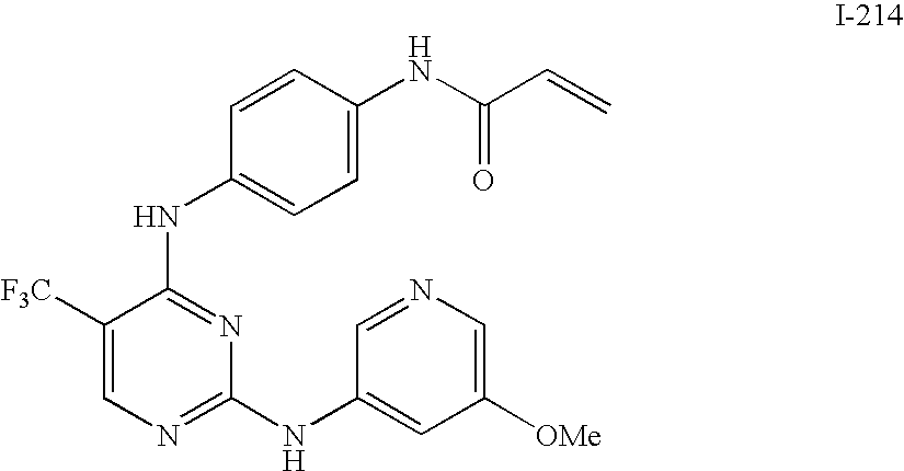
N(C1=NC(NC2=CC([OMe])=CN=C2)=NC=C1[F3C])C1=CC=C(NC(C=C)=O)C=C1
